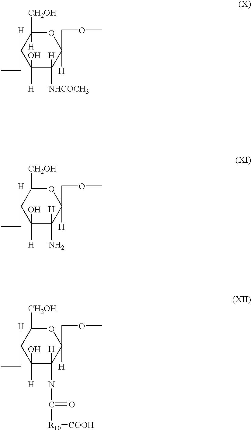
O1C([CH2OH])([H])C([H])(CC)C([H])(O)C([NHCOCH3])([H])C1([H])COC.O1C([CH2OH])C([H])(CC)C([H])(O)C(N)([H])C1([H])COC.O1C([CH2OH])C([H])(CC)C([H])(O)C(NC(=O)[R10][COOH])([H])C1([H])COC
